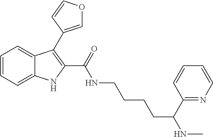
C1=CC=C2C(=C1)C(C1=COC=C1)=C(C(NCCCCC(NC)C1=NC=CC=C1)=O)N2
